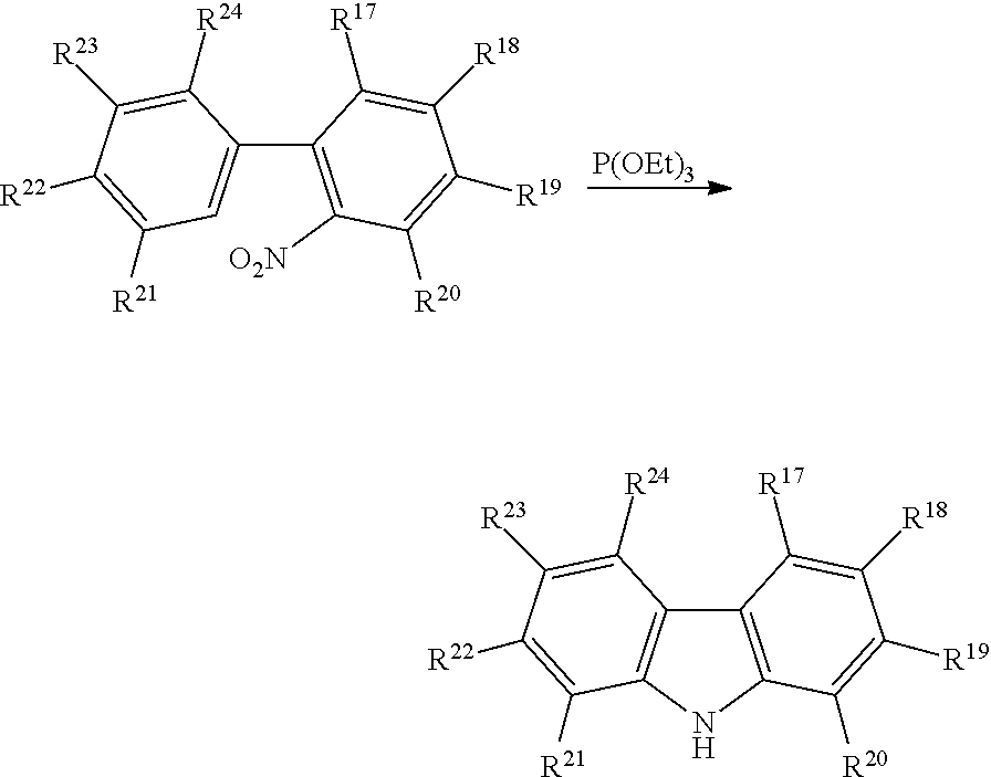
[P(OEt)3].C1(C2=C([O2N])C([R20])=C([R19])C([R18])=C2[R17])=CC([R21])=C([R22])C([R23])=C1[R24].C12=C(NC3=C1C([R17])=C([R18])C([R19])=C3[R20])C([R21])=C([R22])C([R23])=C2[R24]
